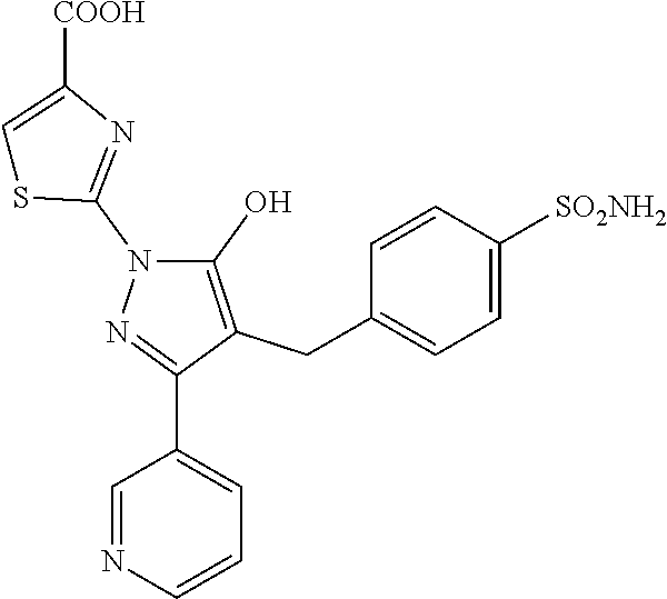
C1=NC=CC=C1C1=NN(C2=NC([COOH])=CS2)C(O)=C1CC1=CC=C([SO2NH2])C=C1
